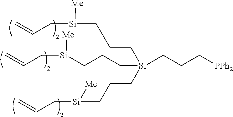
C(C[Si](CCC[Si]([Me])CC=C)(CCC[PPh2])CCC[Si]([Me])CC=C)C[Si]([Me])CC=C
